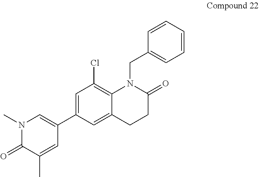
C1=C(C2=CN(C)C(=O)C(C)=C2)C=C2C(=C1Cl)N(CC1=CC=CC=C1)C(=O)CC2
